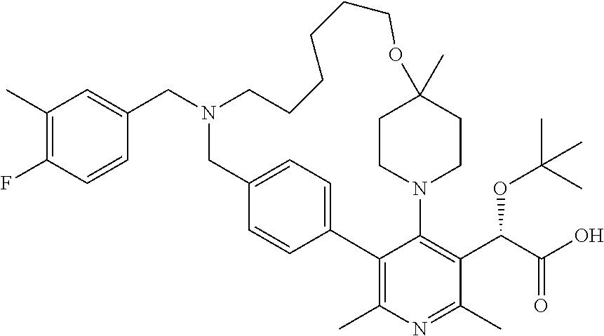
C12=C(C)N=C(C)C(C(C(O)=O)OC(C)(C)C)=C1N1CCC(C)(CC1)OCCCCCCN(CC1=CC(C)=C(F)C=C1)CC1=CC=C2C=C1
